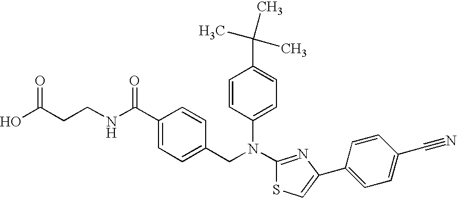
C(CCNC(C1=CC=C(CN(C2=CC=C(C(C)(C)C)C=C2)C2=NC(C3=CC=C(C#N)C=C3)=CS2)C=C1)=O)(O)=O
